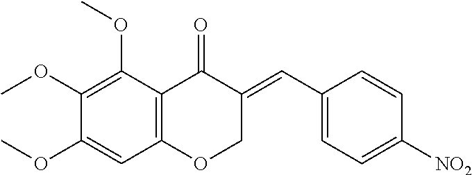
C12=C(C(OC)=C(OC)C(OC)=C1)C(=O)C(=CC1=CC=C([NO2])C=C1)CO2
